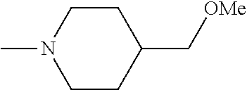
C1CC(C[OMe])CCN1C
